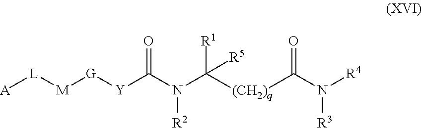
[A][L][M][G][Y]C(N(C([(CH2)q]C(N([R4])[R3])=O)([R1])[R5])[R2])=O
